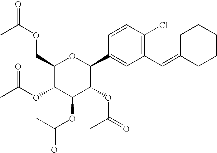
C1(COC(=O)C)C(OC(C)=O)C(OC(=O)C)C(OC(=O)C)C(C2=CC(C=C3CCCCC3)=C(Cl)C=C2)O1
